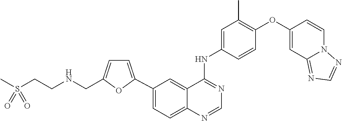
C1=CC(NC2=NC=NC3=CC=C(C4=CC=C(CNCCS(C)(=O)=O)O4)C=C23)=CC(C)=C1OC1=CC2=NC=NN2C=C1
